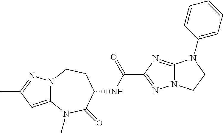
C1(C(=O)NC2CCN3C(=CC(C)=N3)N(C)C2=O)=NN2C(=N1)N(C1=CC=CC=C1)CC2
